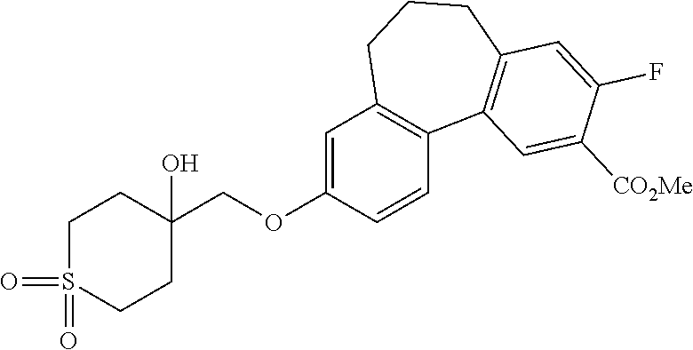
C1=C(OCC2(O)CCS(=O)(=O)CC2)C=CC2=C1CCCC1=C2C=C([CO2Me])C(F)=C1
